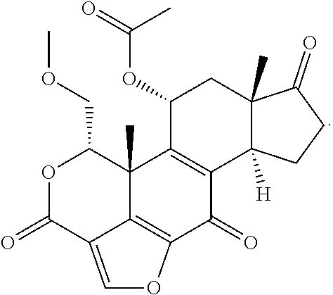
C1(OC(=O)C)C2=C(C3([H])C(C)(C1)C(=O)CC3)C(=O)C1=C3C2(C)C(COC)OC(=O)C3=CO1
